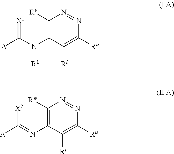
N1=NC([Ru])=C([Rt])C(N(C([A])=[X1])[R1])=C1[Rw].N1=NC([Ru])=C([Rt])C(N=C([A])[X2])=C1[Rw]
